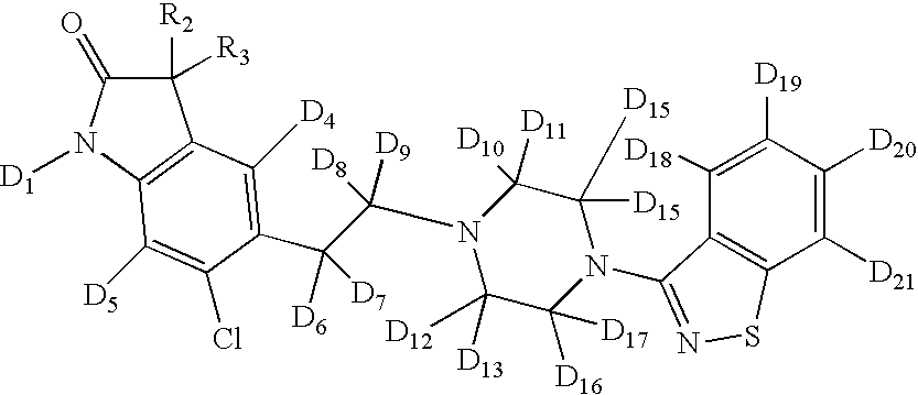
C1([R2])([R3])C(=O)N([D1])C2=C1C([D4])=C(C(C(N1C([D13])([D12])C([D16])([D17])N(C3=NSC4=C3C([D18])=C([D19])C([D20])=C4[D21])C([D15])([D15])C1([D11])[D10])([D8])[D9])([D6])[D7])C(Cl)=C2[D5]
